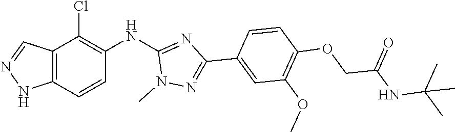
C12=C(C=CC(NC3=NC(C4=CC(OC)=C(OCC(NC(C)(C)C)=O)C=C4)=NN3C)=C1Cl)NN=C2
